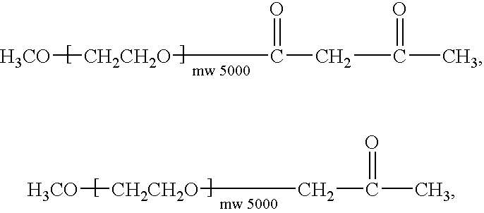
[H3CO][CH2CH2O]C(CC(C)=O)=O.[H3CO][CH2CH2O]CC(C)=O
